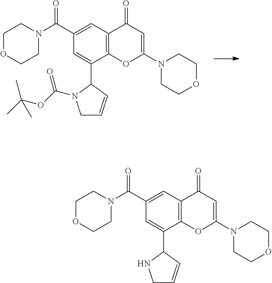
N1(C2=CC(=O)C3=C(O2)C(C2N(C(OC(C)(C)C)=O)CC=C2)=CC(C(N2CCOCC2)=O)=C3)CCOCC1.N1(C2=CC(=O)C3=C(O2)C(C2NCC=C2)=CC(C(N2CCOCC2)=O)=C3)CCOCC1
